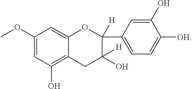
C1(O)=CC(C2([H])OC3=CC(OC)=CC(O)=C3CC2([H])O)=CC=C1[OH]
